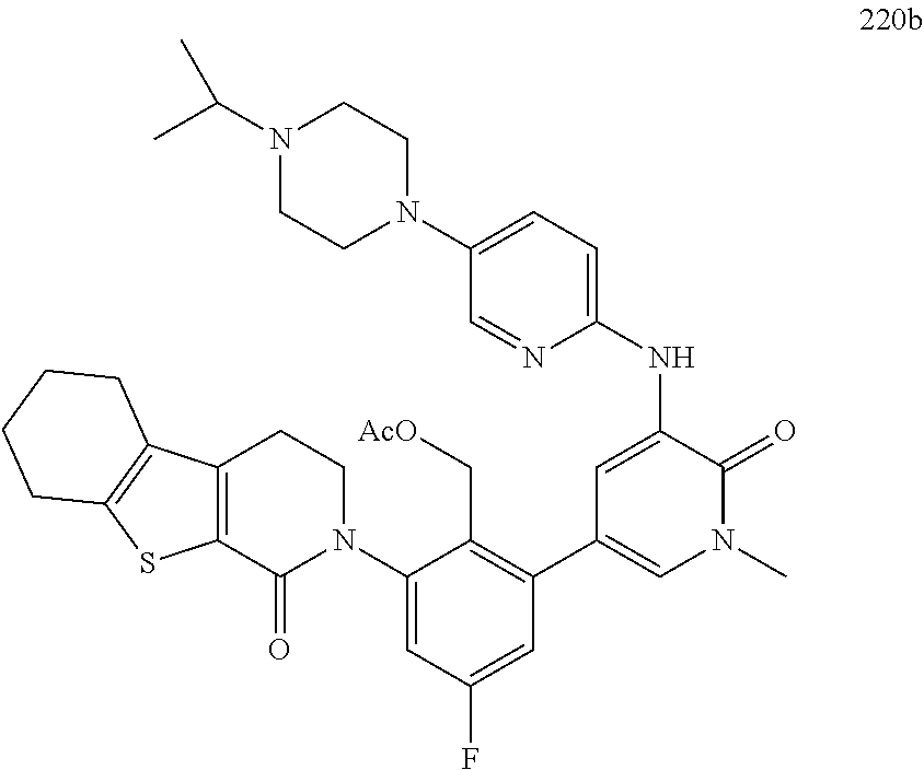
C1(C2=CN(C)C(=O)C(NC3=CC=C(N4CCN(C(C)C)CC4)C=N3)=C2)=C(C[AcO])C(N2CCC3=C(C2=O)SC2=C3CCCC2)=CC(F)=C1
